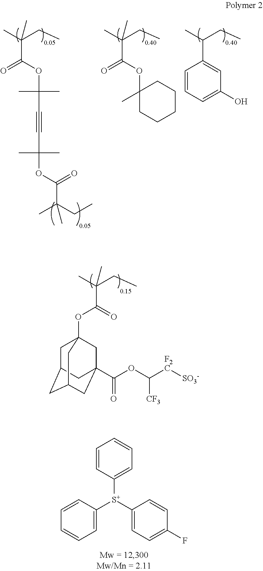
C(C(C)(CC)C)(=O)OC12CC3CC(CC(C(OC([F2C][SO3-])[CF3])=O)(C1)C3)C2.C(C(C)(CC)C)(OC(C#CC(OC(C(CC)(C)C)=O)(C)C)(C)C)=O.C1(C(C)CC)=CC(O)=CC=C1.C(C(C)(CC)C)(OC1(C)CCCCC1)=O.C1=CC([S+](C2=CC=C(F)C=C2)C2=CC=CC=C2)=CC=C1
